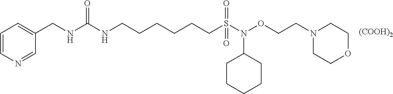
[(COOH)2].C1=NC=CC=C1CNC(NCCCCCCS(=O)(=O)N(OCCN1CCOCC1)C1CCCCC1)=O
